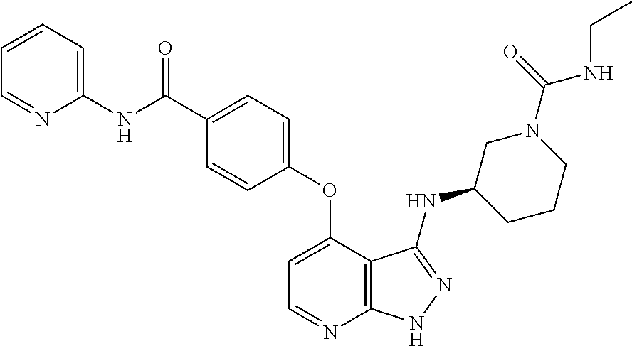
C1(NC(C2=CC=C(OC3=CC=NC4=C3C(NC3CCCN(C(=O)NCC)C3)=NN4)C=C2)=O)=CC=CC=N1
